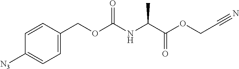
C1=C(COC(NC(C(OCC#N)=O)C)=O)C=CC([N3])=C1
